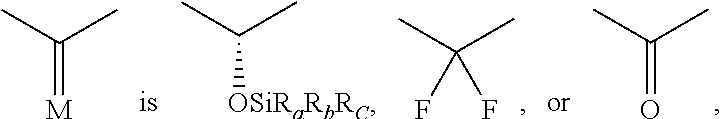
CC(C)=[M].CC(C)[OSiRaRbRC].CC(C)(F)F.CC(C)=O
